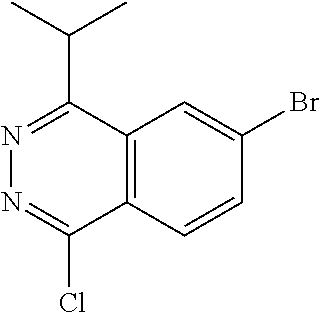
C12=C(C=CC(Br)=C1)C(Cl)=NN=C2C(C)C
